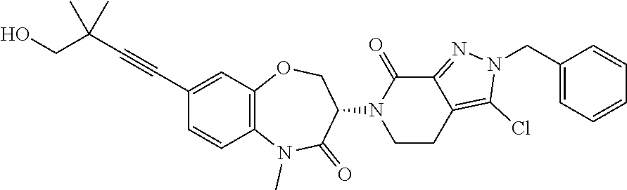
C1CN(C2C(=O)N(C)C3=C(OC2)C=C(C#CC(CO)(C)C)C=C3)C(=O)C2=NN(CC3=CC=CC=C3)C(Cl)=C12
